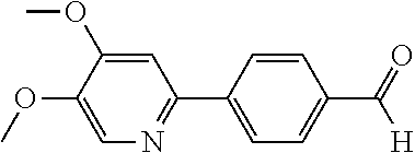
N1=C(C2=CC=C(C(=O)[H])C=C2)C=C(OC)C(OC)=C1
